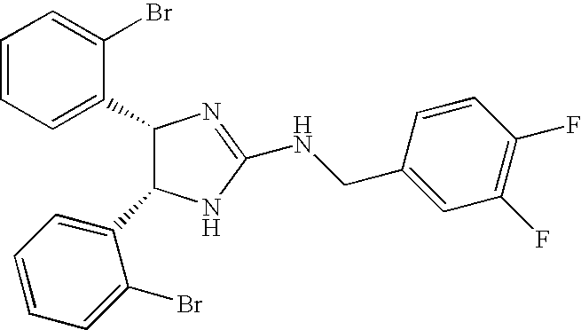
C1=CC=C(C2C(C3=CC=CC=C3Br)NC(NCC3=CC(F)=C(F)C=C3)=N2)C(Br)=C1
